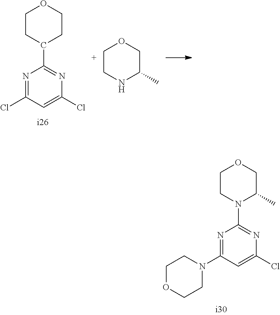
N1=C(Cl)C=C(Cl)N=C1C1CCOCC1.C1CNC(C)CO1.N1=C(N2CCOCC2)C=C(Cl)N=C1N1C(C)COCC1
